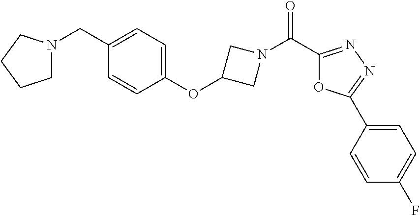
C1N(CC2=CC=C(OC3CN(C(=O)C4=NN=C(C5=CC=C(F)C=C5)O4)C3)C=C2)CCC1
